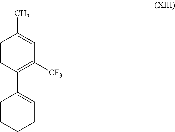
C1=CC(C2=CCCCC2)=C([CF3])C=C1C
